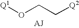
[Q1]OCC[Q2].[AJ]
